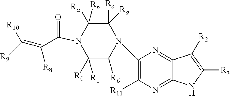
C1([Rb])([Ra])C([Rc])([Rd])N(C2=C([R11])N=C3C(=N2)C([R2])=C([R3])N3)C([R6])C([R1])([R0])N1C(=O)C(=C([R9])[R10])[R8]
